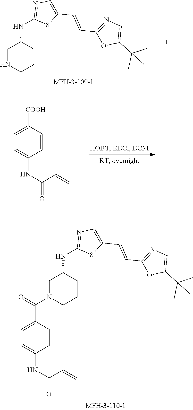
C1=CC([COOH])=CC=C1NC(=O)C=C.C1NCCCC1NC1=NC=C(C=CC2=NC=C(C(C)(C)C)O2)S1.C1N(C(=O)C2=CC=C(NC(=O)C=C)C=C2)CCCC1NC1=NC=C(C=CC2=NC=C(C(C)(C)C)O2)S1
